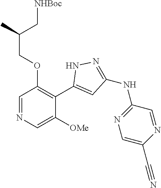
C1=NC=C([OMe])C(C2=CC(NC3=NC=C(C#N)N=C3)=NN2)=C1OCC(C)C[NHBoc]
